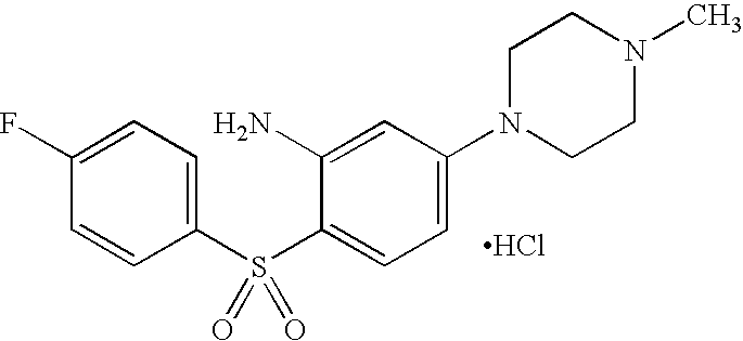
C1(F)=CC=C(S(=O)(=O)C2=CC=C(N3CCN(C)CC3)C=C2N)C=C1.Cl
